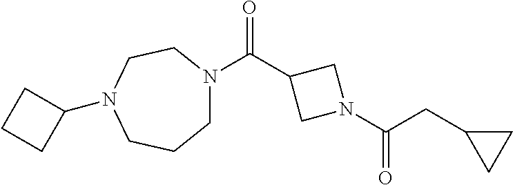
C1N(C(C2CN(C(CC3CC3)=O)C2)=O)CCN(C2CCC2)CC1
